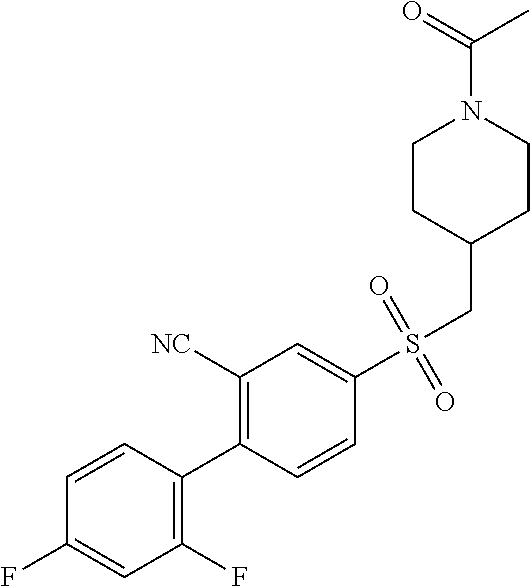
C1=CC(C2=C([NC])C=C(S(CC3CCN(C(=O)C)CC3)(=O)=O)C=C2)=C(F)C=C1F
